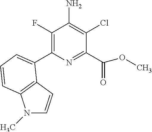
C1(C2=CC=CC3=C2C=CN3C)=C(F)C(N)=C(Cl)C(C(OC)=O)=N1
